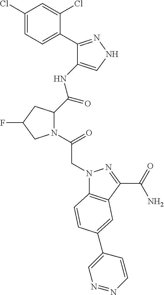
N1(C(=O)CN2C3=C(C(C(=O)N)=N2)C=C(C2=CN=NC=C2)C=C3)C(C(=O)NC2=CNN=C2C2=CC=C(Cl)C=C2Cl)CC(F)C1
